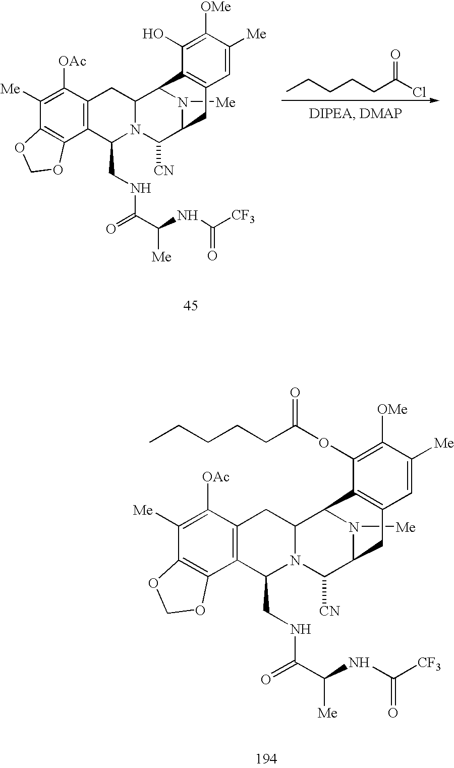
C1([Me])=C([OAc])C2=C(C3=C1OCO3)C(CNC(=O)C([Me])NC([CF3])=O)N1C(C2)C2N([Me])C(C1[CN])CC1=C2C(OC(=O)CCCCC)=C([OMe])C([Me])=C1.C1([Me])=C([OAc])C2=C(C3=C1OCO3)C(CNC(C([Me])NC([CF3])=O)=O)N1C(C2)C2N([Me])C(C1[CN])CC1=C2C(O)=C([OMe])C([Me])=C1.CCCCCC(Cl)=O
